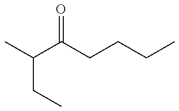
CC(C(CCCC)=O)CC
